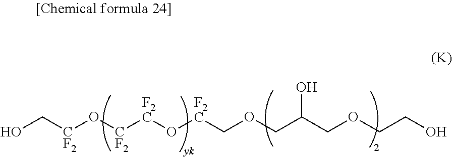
C([CF2]O[CF2][F2C]O[F2C]COCC(COCCO)O)O
